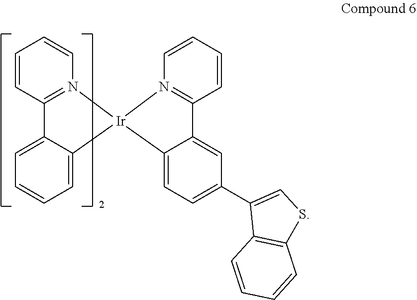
C1=CC2=N(C=C1)[Ir]1(C3=CC=CC=C23)N2=C(C=CC=C2)C2=CC(C3=CSC4=C3C=CC=C4)=CC=C21
